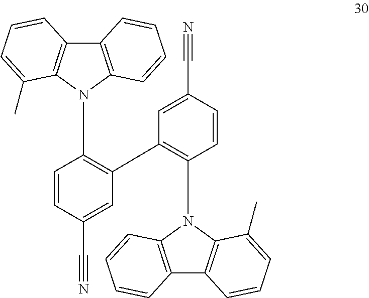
C1(C2=C(N3C4=C(C5=C3C(C)=CC=C5)C=CC=C4)C=CC(C#N)=C2)=C(N2C3=C(C4=C2C(C)=CC=C4)C=CC=C3)C=CC(C#N)=C1
